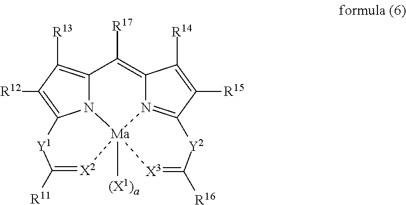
C12=C([R17])C3=C([R13])C([R12])=C4N3[Ma]3([(X1)a])(N1=C(C([R15])=C2[R14])[Y2]C([R16])=[X3]3)[X2]=C([R11])[Y1]4
